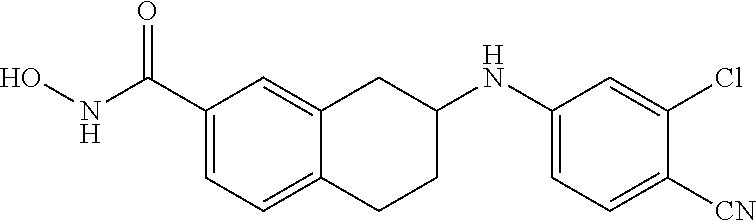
C1(C(NO)=O)=CC=C2C(=C1)CC(NC1=CC=C([CN])C(Cl)=C1)CC2
